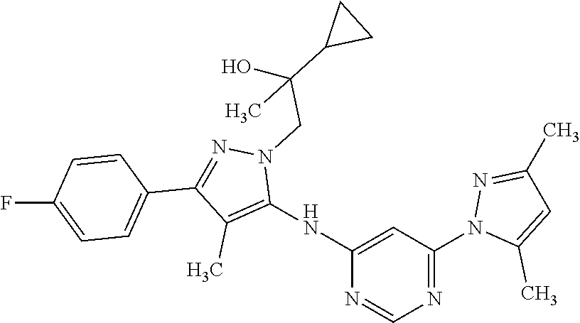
C1(NC2=C(C)C(C3=CC=C(F)C=C3)=NN2CC(C2CC2)(C)O)=CC(N2C(C)=CC(C)=N2)=NC=N1
